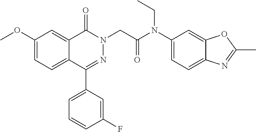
C1(OC)=CC=C2C(=C1)C(=O)N(CC(N(C1=CC=C3C(=C1)OC(C)=N3)CC)=O)N=C2C1=CC=CC(F)=C1
